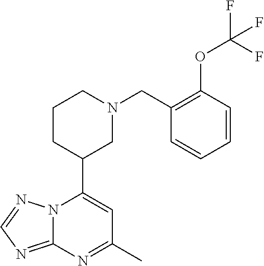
N12C(=NC=N1)N=C(C)C=C2C1CN(CC2=C(OC(F)(F)F)C=CC=C2)CCC1
